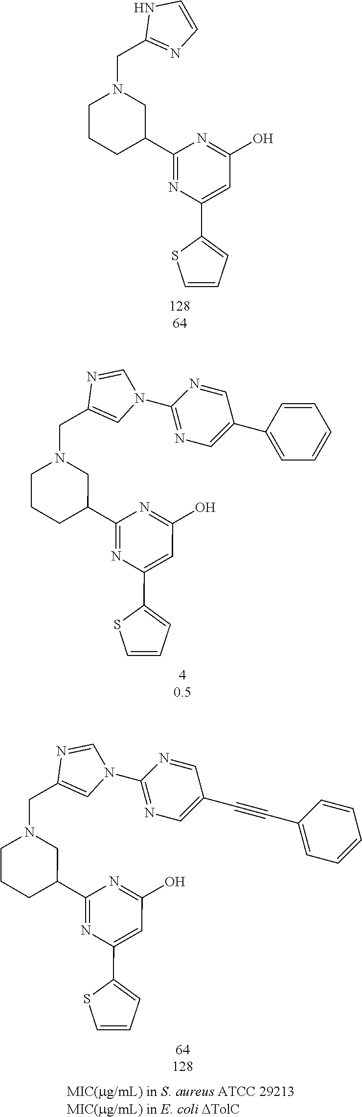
C1=CNC(CN2CCCC(C3=NC(C4=CC=CS4)=CC(O)=N3)C2)=N1.N1(C2=NC=C(C3=CC=CC=C3)C=N2)C=C(CN2CCCC(C3=NC(C4=CC=CS4)=CC(O)=N3)C2)N=C1.N1(C2=NC=C(C#CC3=CC=CC=C3)C=N2)C=C(CN2CCCC(C3=NC(C4=CC=CS4)=CC(O)=N3)C2)N=C1
